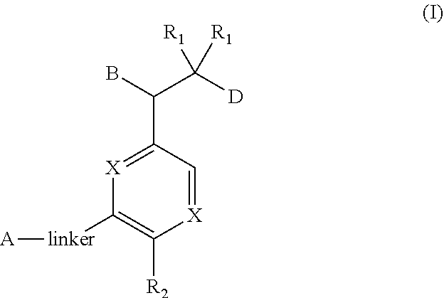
[X]1=C(C(B)C([D])([R1])[R1])C=[X]C([R2])=C1[linker][A]
